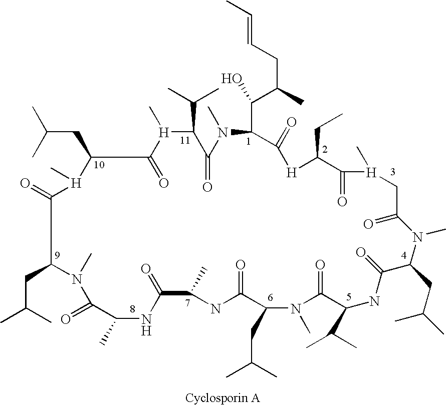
CC=CCC(C(C1N(C)C(=O)C(C(C)C)[H](C)C(=O)C(CC(C)C)[H](C)C(=O)C(CC(C)C)N(C)C(=O)C(C)NC(=O)C(C)NC(=O)C(CC(C)C)N(C)C(=O)C(C(C)C)NC(=O)C(CC(C)C)N(C)C(=O)C[H](C)C(=O)C(CC)[H]C1=O)O)C
